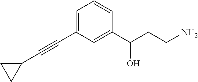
C1(C#CC2=CC=CC(C(CCN)O)=C2)CC1
